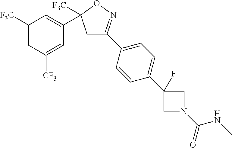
C1C(C2=CC=C(C3(F)CN(C(=O)NC)C3)C=C2)=NOC1(C1=CC([F3C])=CC([CF3])=C1)[F3C]
